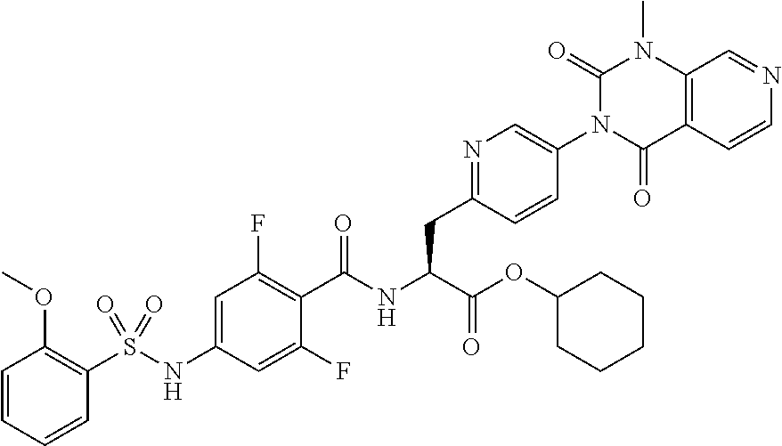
C1=CC=CC(S(NC2=CC(F)=C(C(NC(C(=O)OC3CCCCC3)CC3=NC=C(N4C(=O)C5=C(N(C)C4=O)C=NC=C5)C=C3)=O)C(F)=C2)(=O)=O)=C1OC
